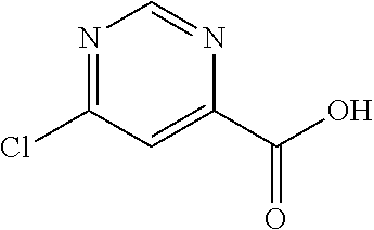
N1=CN=C(Cl)C=C1C(O)=O
